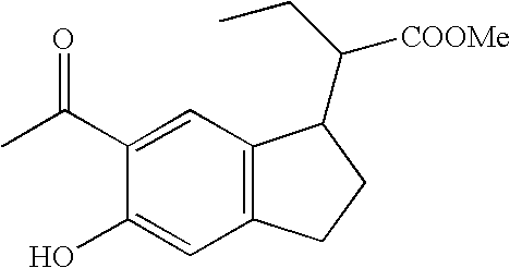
OC1=CC2=C(C=C1C(C)=O)C(C(CC)[COOMe])CC2
